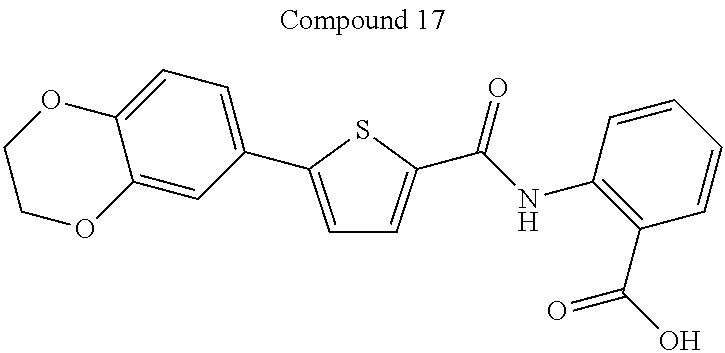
C1=C(C2=CC=C3C(=C2)OCCO3)SC(C(NC2=C(C(=O)O)C=CC=C2)=O)=C1
